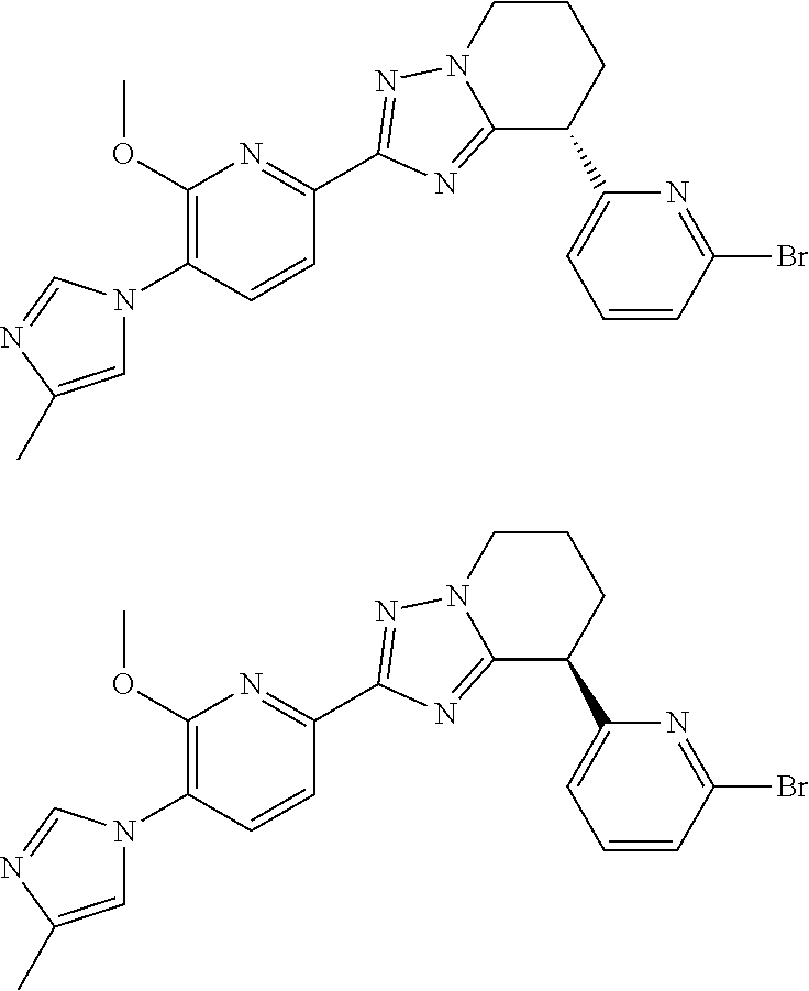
C1(OC)=C(N2C=C(C)N=C2)C=CC(C2=NN3CCCC(C4=CC=CC(Br)=N4)C3=N2)=N1.C1(OC)=C(N2C=C(C)N=C2)C=CC(C2=NN3CCCC(C4=CC=CC(Br)=N4)C3=N2)=N1
